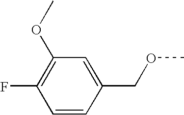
O(C)C1=C(F)C=CC(COC)=C1
